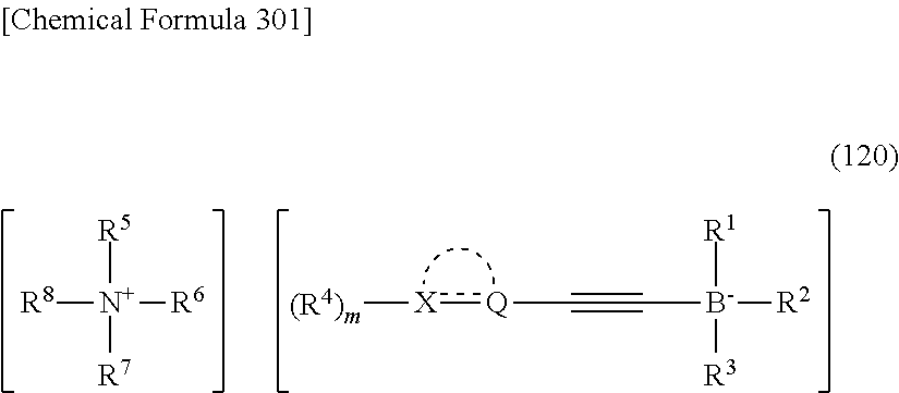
[R8][N+]([R6])([R5])[R7].[Q](C#C[B-]([R2])([R1])[R3]):[X][(R4)m]
